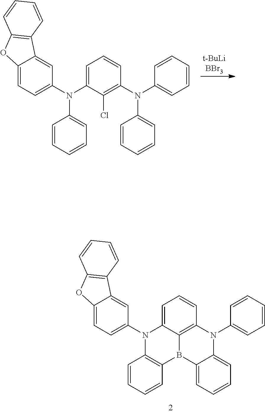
C1(N2C3=CC=CC=C3B3C4=C2C=CC=C4N(C2=CC=C4C(=C2)C2=C(O4)C=CC=C2)C2=C3C=CC=C2)=CC=CC=C1.C1(N(C2=CC=CC=C2)C2=C(Cl)C(N(C3=CC=C4C(=C3)C3=C(O4)C=CC=C3)C3=CC=CC=C3)=CC=C2)=CC=CC=C1
